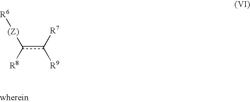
c(c([R9])[R7])([(Z)][R6])[R8]
